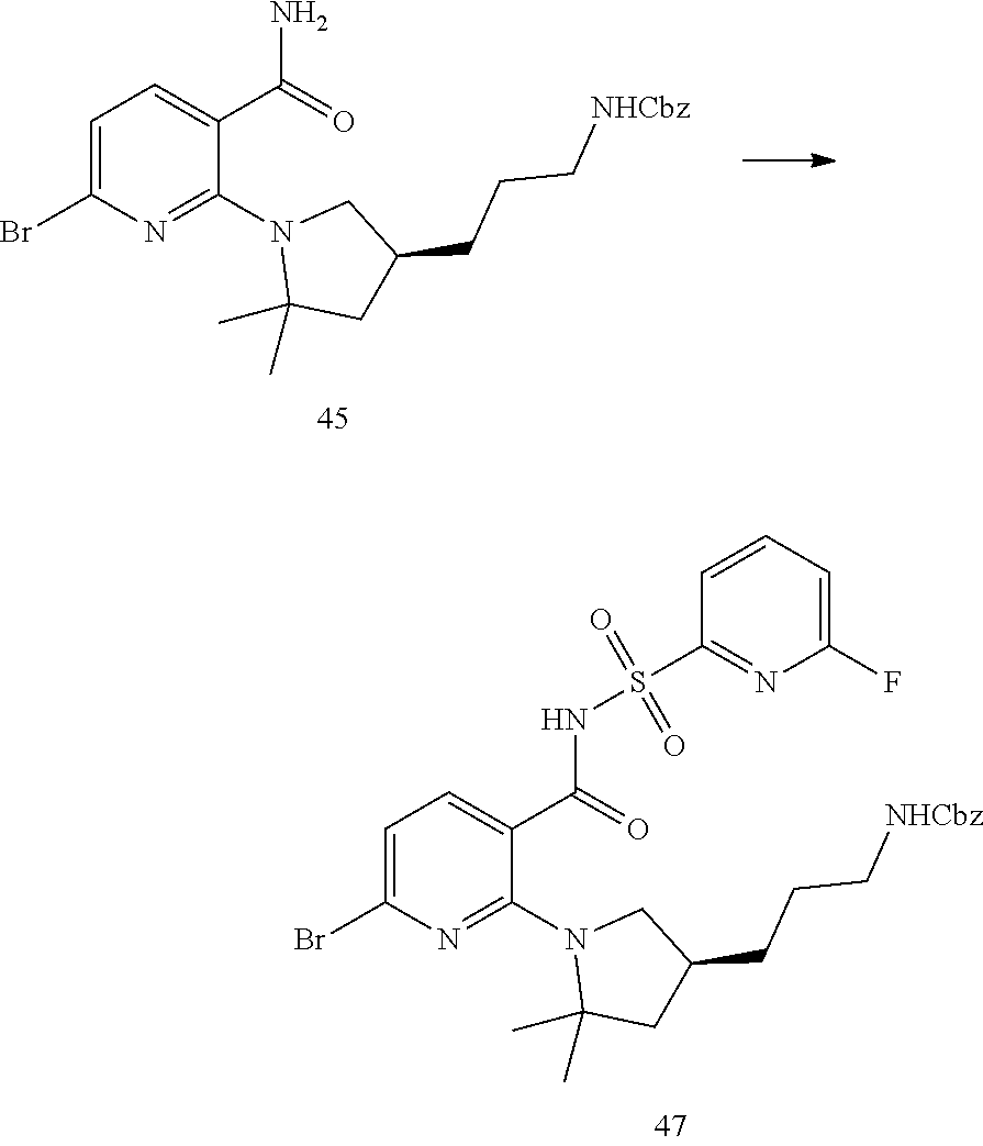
C1=C(Br)N=C(N2C(C)(C)CC(CCC[NHCbz])C2)C(C(N)=O)=C1.C1=C(Br)N=C(N2C(C)(C)CC(CCC[NHCbz])C2)C(C(NS(C2=NC(F)=CC=C2)(=O)=O)=O)=C1
